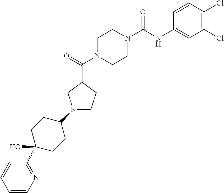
C1N(C(C2CN(C3CCC(O)(C4=NC=CC=C4)CC3)CC2)=O)CCN(C(NC2=CC(Cl)=C(Cl)C=C2)=O)C1
